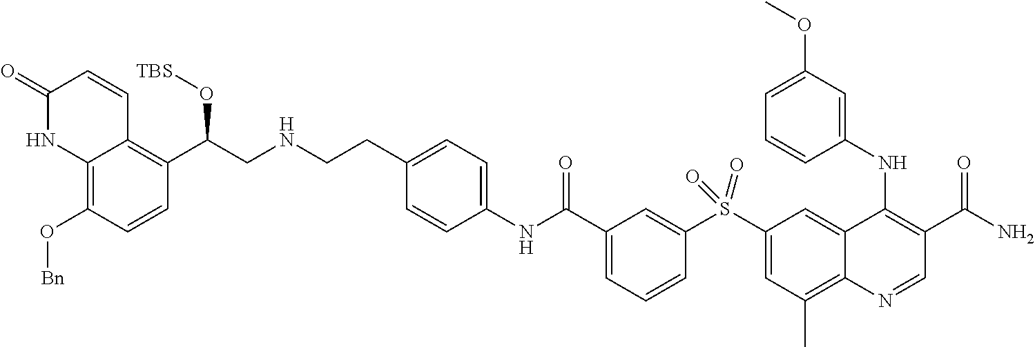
N(C(C1=CC=CC(S(C2=CC(C)=C3C(=C2)C(NC2=CC(OC)=CC=C2)=C(C(N)=O)C=N3)(=O)=O)=C1)=O)C1=CC=C(CCNCC(C2=C3C(=C(O[Bn])C=C2)NC(=O)C=C3)O[TBS])C=C1
